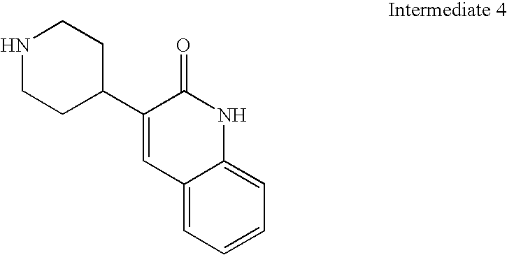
N1CCC(C2=CC3=CC=CC=C3NC2=O)CC1
